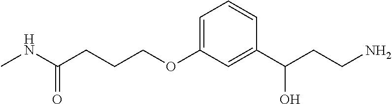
C(CCCOC1=CC=CC(C(CCN)O)=C1)(NC)=O
